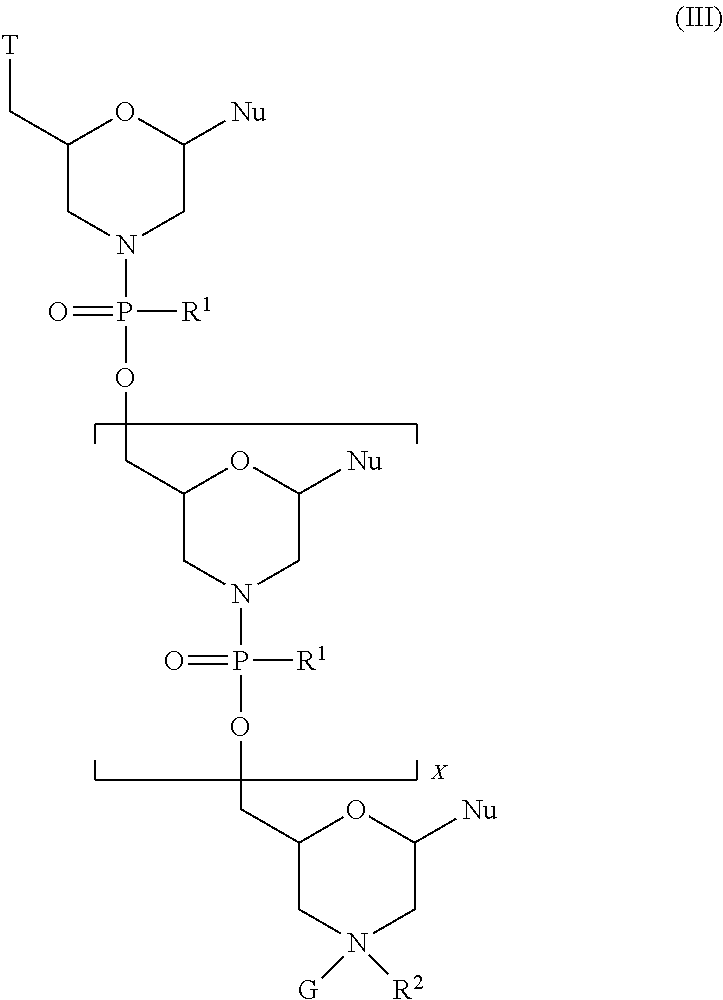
[T]CC1CN(P(OCC2CN(P(OCC3CN([R2])([G])CC([Nu])O3)([R1])=O)CC([Nu])O2)([R1])=O)CC([Nu])O1
